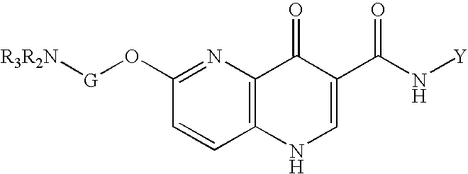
[R3R2N][G]OC1=NC2=C(C=C1)NC=C(C(N[Y])=O)C2=O
